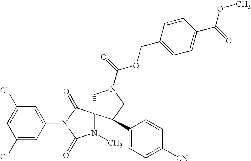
C1N(C(OCC2=CC=C(C(=O)OC)C=C2)=O)CC(C2=CC=C([CN])C=C2)C12N(C)C(=O)N(C1=CC(Cl)=CC(Cl)=C1)C2=O
